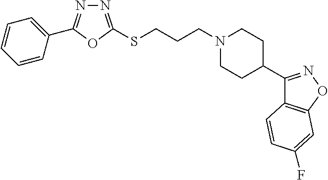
N1=C(SCCCN2CCC(C3=NOC4=C3C=CC(F)=C4)CC2)OC(C2=CC=CC=C2)=N1
